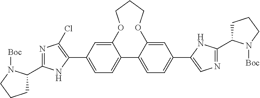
C12=CC(C3=C(Cl)N=C(C4CCCN4[Boc])N3)=CC=C1C1=CC=C(C3=CN=C(C4CCCN4[Boc])N3)C=C1OCCCO2
